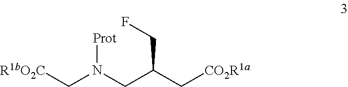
C(C(C[CO2R1a])CF)N(C[R1bO2C])[Prot]
